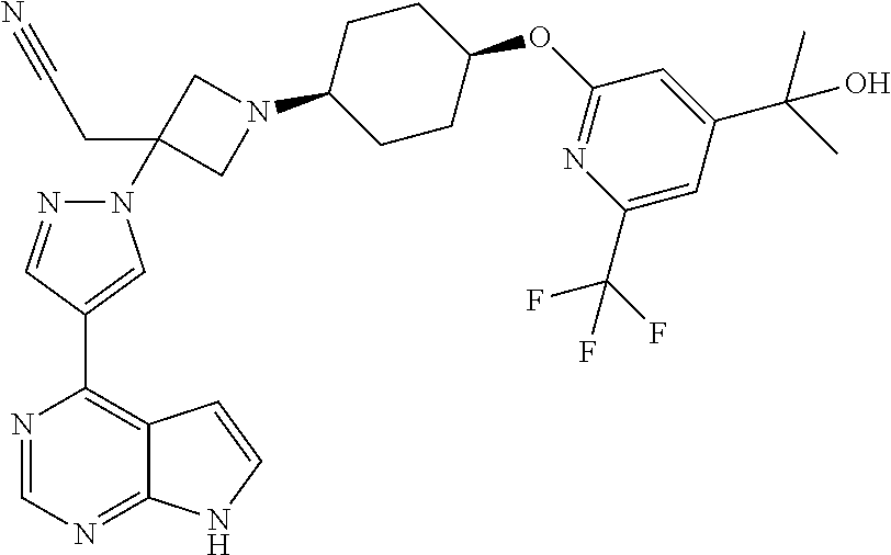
N1=CN=C2C(=C1C1=CN(C3(CC#N)CN(C4CCC(OC5=NC(C(F)(F)F)=CC(C(C)(C)O)=C5)CC4)C3)N=C1)C=CN2
